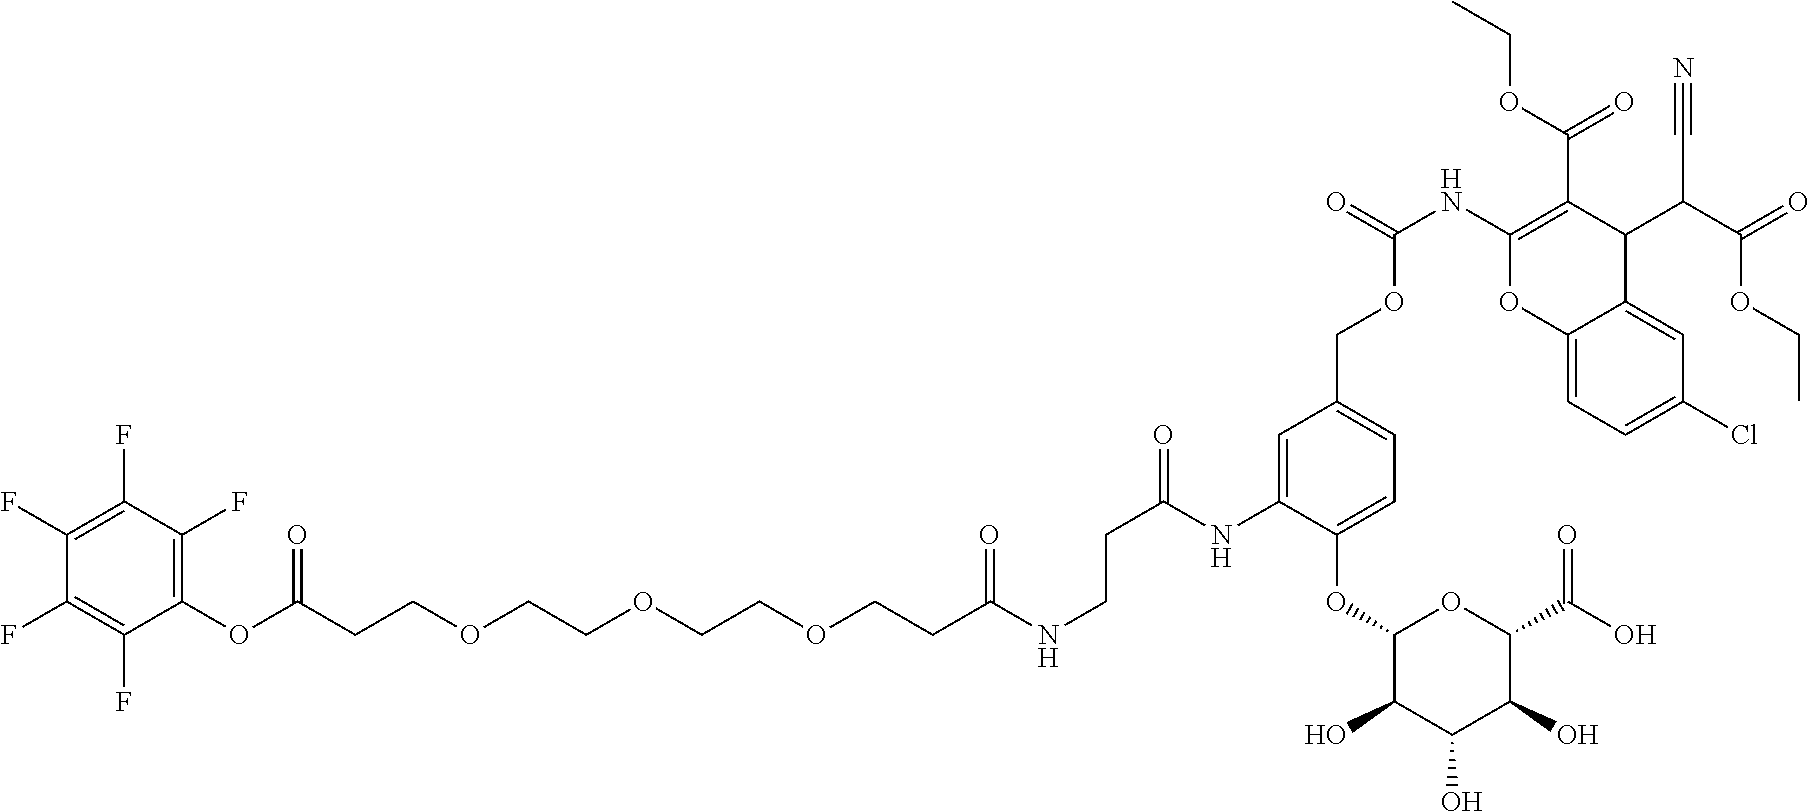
C(CCOCCOCCOCCC(NCCC(=O)NC1=CC(COC(NC2=C(C(OCC)=O)C(C(C(=O)OCC)C#N)C3=CC(Cl)=CC=C3O2)=O)=CC=C1OC1C(O)C(O)C(O)C(C(O)=O)O1)=O)(OC1=C(F)C(F)=C(F)C(F)=C1F)=O
